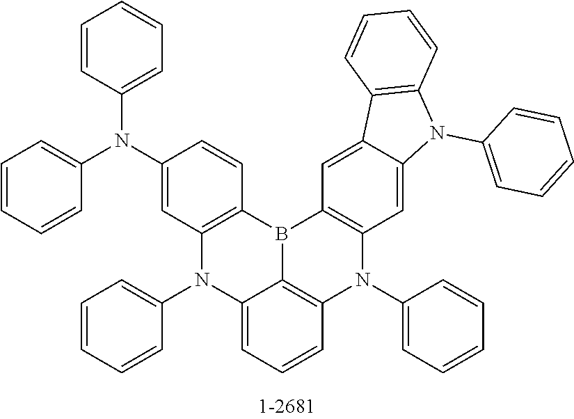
C1(N(C2=CC=CC=C2)C2=CC=CC=C2)=CC2=C(C=C1)B1C3=C(C=C4C(=C3)C3=C(N4C4=CC=CC=C4)C=CC=C3)N(C3=CC=CC=C3)C3=C1C(=CC=C3)N2C1=CC=CC=C1
